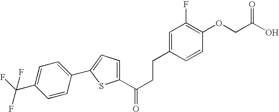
C1(C(CCC2=CC(F)=C(OCC(=O)O)C=C2)=O)=CC=C(C2=CC=C(C(F)(F)F)C=C2)S1
